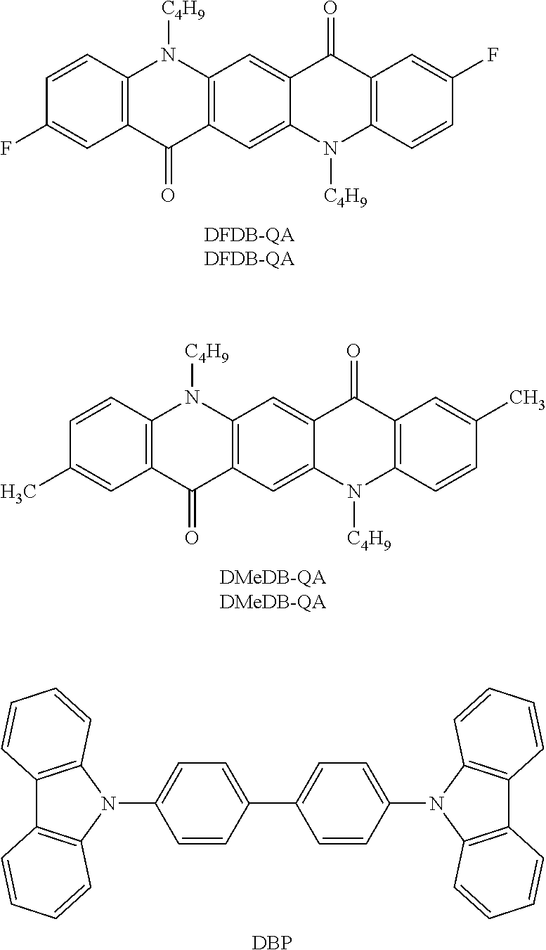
C12=C(C=C3C(=C1)C(=O)C1=C(N3[C4H9])C=CC(F)=C1)C(=O)C1=C(N2[C4H9])C=CC(F)=C1.C12=C(C=C3C(=C1)C(=O)C1=C(N3[C4H9])C=CC(C)=C1)C(=O)C1=C(N2[C4H9])C=CC(C)=C1.C1=CC(N2C3=C(C4=C2C=CC=C4)C=CC=C3)=CC=C1C1=CC=C(N2C3=C(C4=C2C=CC=C4)C=CC=C3)C=C1.[DBP]
